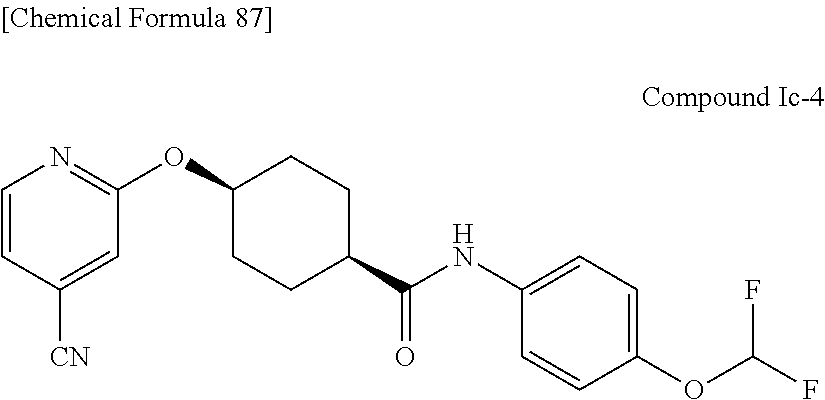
O(C1CCC(C(NC2=CC=C(OC(F)F)C=C2)=O)CC1)C1=NC=CC([CN])=C1
